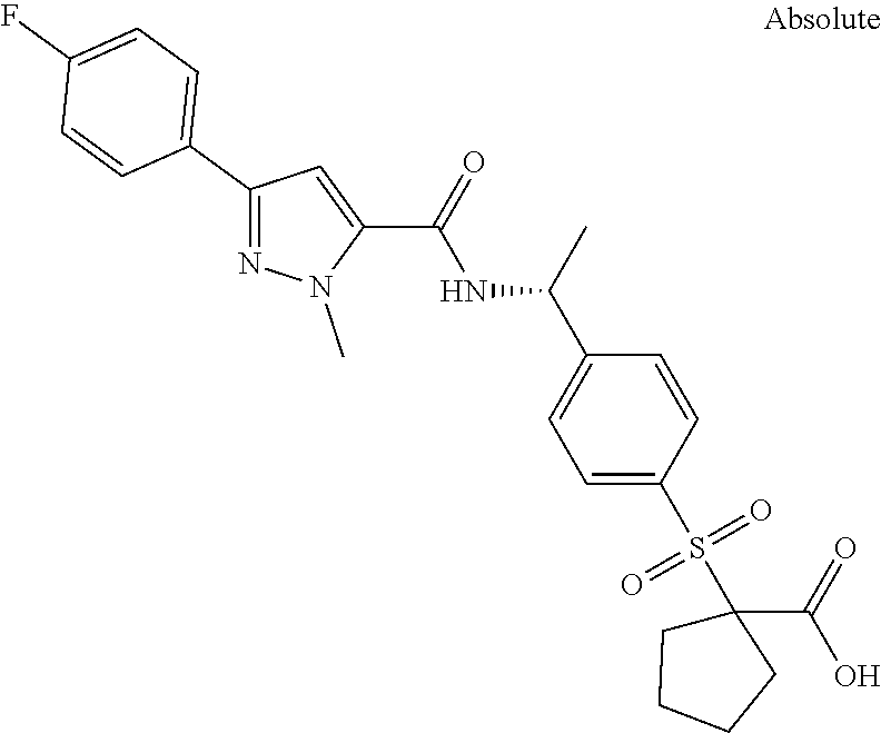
N1=C(C2=CC=C(F)C=C2)C=C(C(=O)NC(C2=CC=C(S(C3(C(O)=O)CCCC3)(=O)=O)C=C2)C)N1C
